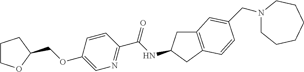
C1COC(COC2=CN=C(C(NC3CC4=C(C3)C=CC(CN3CCCCCC3)=C4)=O)C=C2)C1
